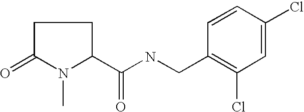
C1=CC(Cl)=CC(Cl)=C1CNC(=O)C1N(C)C(=O)CC1
